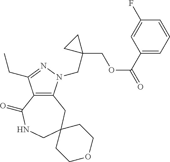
C12=C(CC3(CNC1=O)CCOCC3)N(CC1(COC(C3=CC=CC(F)=C3)=O)CC1)N=C2CC
